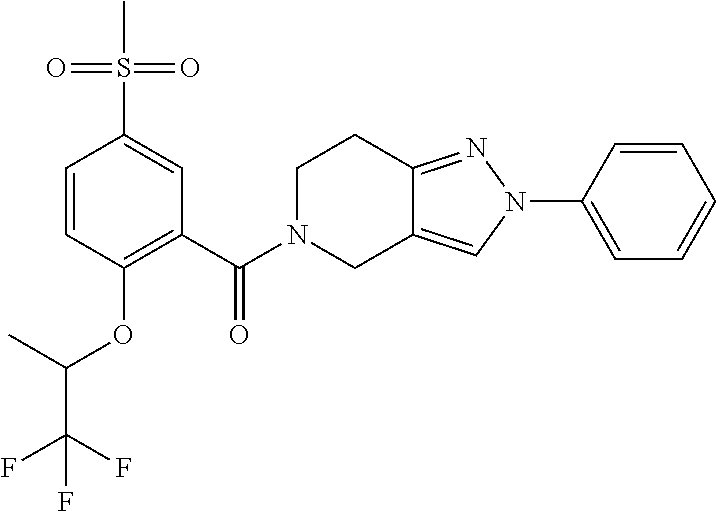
C1(N2N=C3C(=C2)CN(C(=O)C2=C(OC(C(F)(F)F)C)C=CC(S(C)(=O)=O)=C2)CC3)=CC=CC=C1
